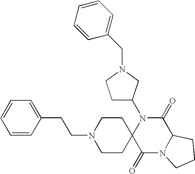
N1(C2CCN(CC3=CC=CC=C3)C2)C2(C(=O)N3C(C1=O)CCC3)CCN(CCC1=CC=CC=C1)CC2
